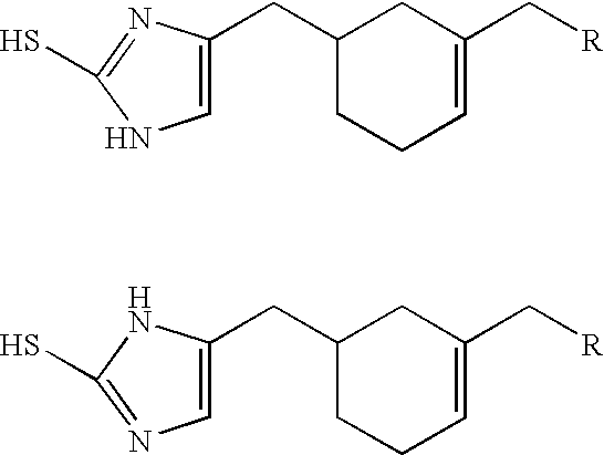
C1=C(CC2CCC=C(C[R])C2)N=C(S)N1.C1=C(CC2CCC=C(C[R])C2)NC(S)=N1
